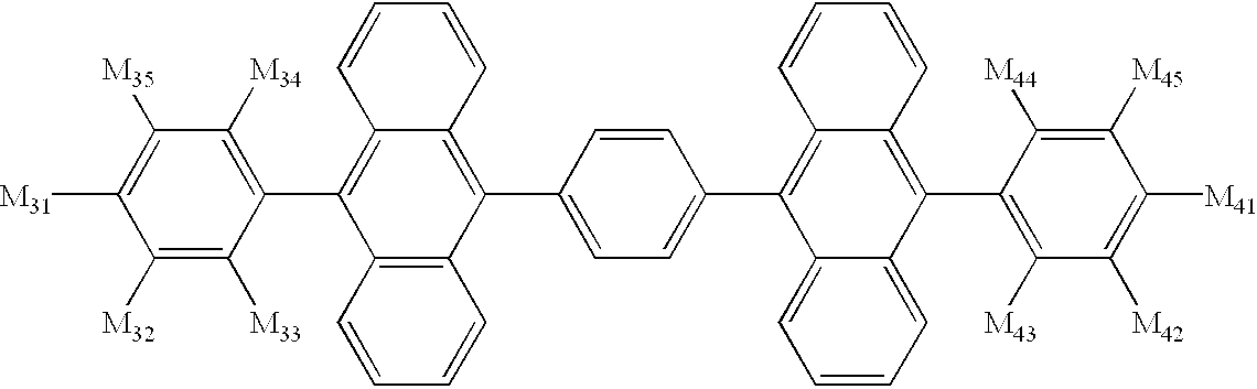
C1=CC2=C(C3=CC=C(C4=C5C(=C(C6=C([M43])C([M42])=C([M41])C([M45])=C6[M44])C6=CC=CC=C46)C=CC=C5)C=C3)C3=C(C(C4=C([M34])C([M35])=C([M31])C([M32])=C4[M33])=C2C=C1)C=CC=C3
